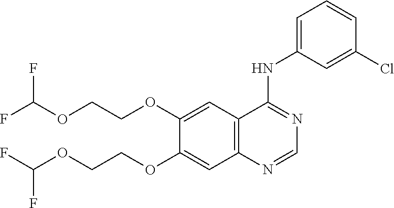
C12=C(C=C(OCCOC(F)F)C(OCCOC(F)F)=C1)C(NC1=CC=CC(Cl)=C1)=NC=N2
